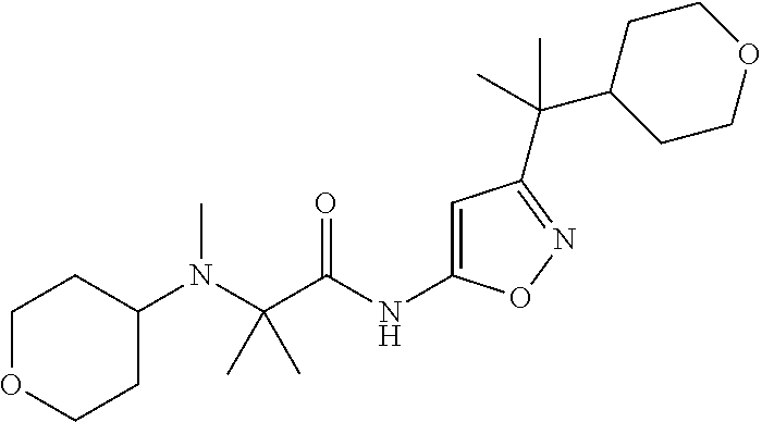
C1(N(C)C(C(NC2=CC(C(C3CCOCC3)(C)C)=NO2)=O)(C)C)CCOCC1
